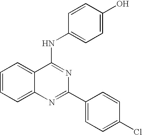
C1=CC=C2C(=C1)C(NC1=CC=C(O)C=C1)=NC(C1=CC=C(Cl)C=C1)=N2
